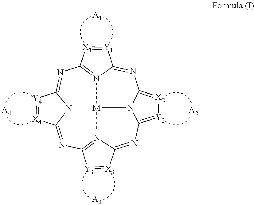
N1=C2N3=C(N=C4N5C(=NC6=N7C(=NC8=[Y2][X2]=C1N8[M]753)[X3]=[Y3]6)[X4]=[Y4]4)[X1]=[Y1]2.[A1].[A3].[A2].[A4]
